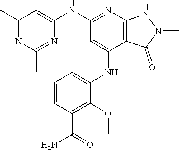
C1(NC2=NC3=C(C(NC4=CC=CC(C(N)=O)=C4OC)=C2)C(=O)N(C)N3)=CC(C)=NC(C)=N1
